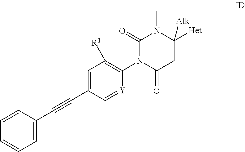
C1(C#CC2=CC([R1])=C(N3C(=O)CC([Het])([Alk])N(C)C3=O)[Y]=C2)=CC=CC=C1
